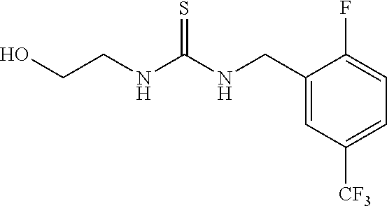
C1(CNC(NCCO)=S)=CC([CF3])=CC=C1F
